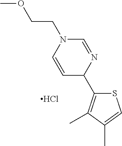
S1C(C2N=CN(CCOC)C=C2)=C(C)C(C)=C1.Cl
